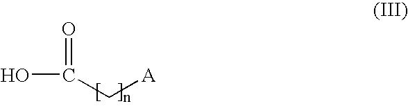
OC(=O)C[A]
